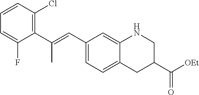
C1(C=C(C2=C(Cl)C=CC=C2F)C)=CC=C2C(=C1)NCC(C([OEt])=O)C2
